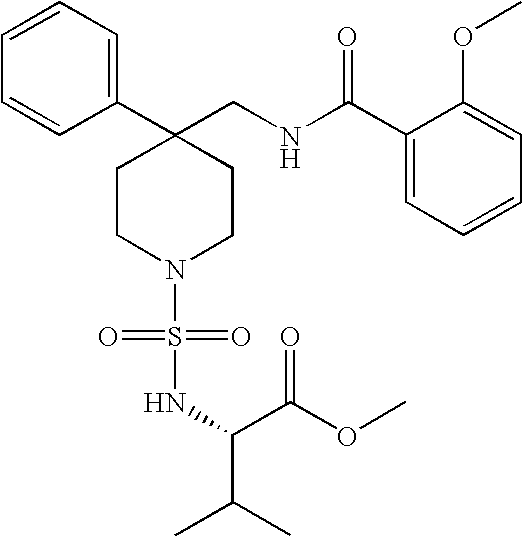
C1(CNC(C2=CC=CC=C2OC)=O)(C2=CC=CC=C2)CCN(S(=O)(=O)NC(C(C)C)C(OC)=O)CC1
